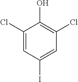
C1(Cl)=CC(I)=CC(Cl)=C1O
